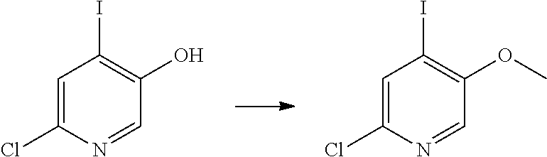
C1=C(Cl)N=CC(O)=C1I.C1=C(Cl)N=CC(OC)=C1I
